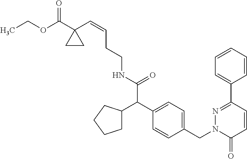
C(OC(=O)C1(C=CCCNC(=O)C(C2=CC=C(CN3C(=O)C=CC(C4=CC=CC=C4)=N3)C=C2)C2CCCC2)CC1)C
